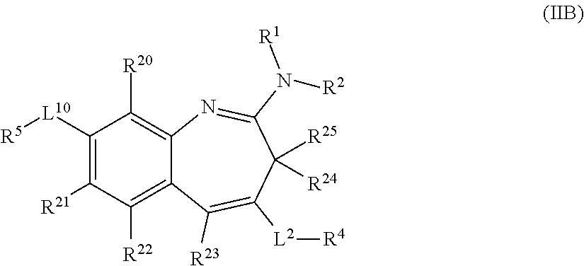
C1([L10][R5])=C([R21])C([R22])=C2C(=C1[R20])N=C(N([R1])[R2])C([R25])([R24])C([L2][R4])=C2[R23]
